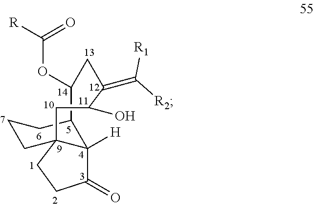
C12C(OC([R])=O)CC(=C([R1])[R2])C(O)CC3(CCC(=O)C13[H])CCC2
